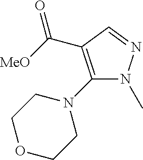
C(C1=C(N2CCOCC2)N(C)N=C1)([MeO])=O
